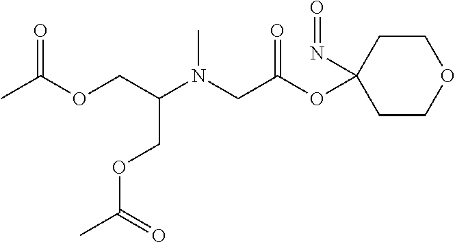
CC(OCC(N(CC(OC1(N=O)CCOCC1)=O)C)COC(C)=O)=O
